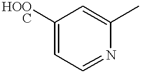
C1([HOOC])=CC=NC(C)=C1
